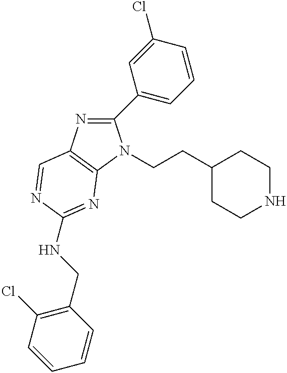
C1(C2=CC=CC(Cl)=C2)=NC2=C(N1CCC1CCNCC1)N=C(NCC1=C(Cl)C=CC=C1)N=C2
